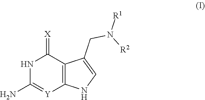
C1(N)=[Y]C2=C(C(=[X])N1)C(CN([R2])[R1])=CN2
